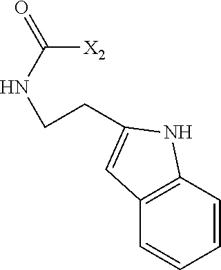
C1=CC2=C(C=C1)C=C(CCNC(=O)[X2])N2
